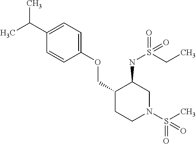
CC(C1=CC=C(OCC2CCN(S(C)(=O)=O)CC2NS(=O)(CC)=O)C=C1)C
